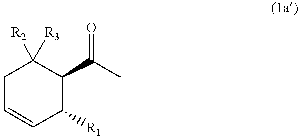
C1C=CC([R1])C(C(C)=O)C1([R2])[R3]
